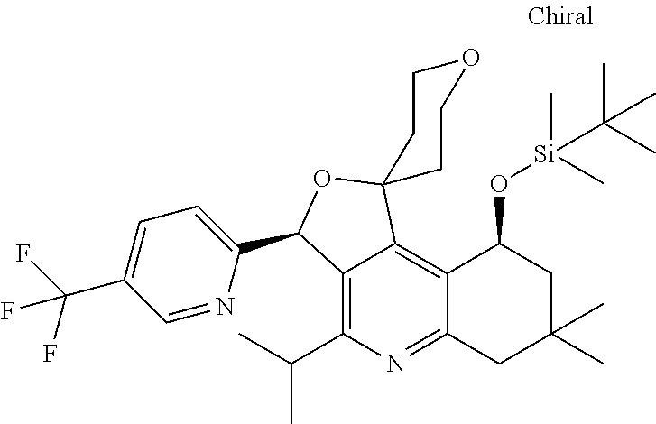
C12=C(C(C)C)N=C3C(=C1C1(OC2C2=CC=C(C(F)(F)F)C=N2)CCOCC1)C(O[Si](C)(C(C)(C)C)C)CC(C)(C)C3
